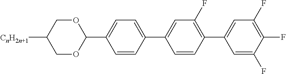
C1=C(F)C(F)=C(F)C=C1C1=C(F)C=C(C2=CC=C(C3OCC([CnH2n+1])CO3)C=C2)C=C1
